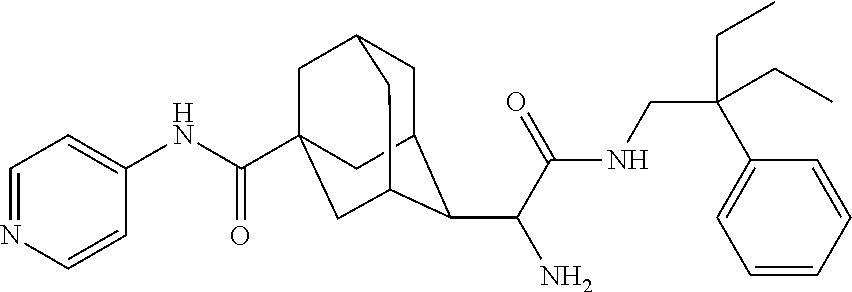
C1C2C(C(C(NCC(C3=CC=CC=C3)(CC)CC)=O)N)C3CC(C(NC4=CC=NC=C4)=O)(CC1C3)C2
